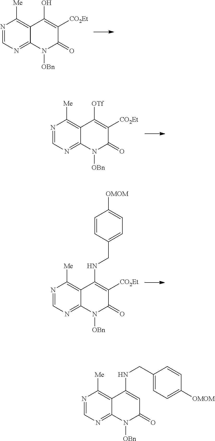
N1=CN=C2C(=C1[Me])C(NCC1=CC=C([OMOM])C=C1)=C([CO2Et])C(=O)N2[OBn].N1=CN=C2C(=C1[Me])C(O)=C([CO2Et])C(=O)N2[OBn].N1=CN=C2C(=C1[Me])C([OTf])=C([CO2Et])C(=O)N2[OBn].N1=CN=C2C(=C1[Me])C(NCC1=CC=C([OMOM])C=C1)=CC(=O)N2[OBn]
